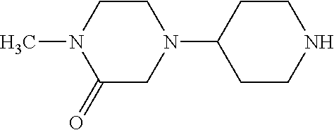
C1(=O)CN(C2CCNCC2)CCN1C
